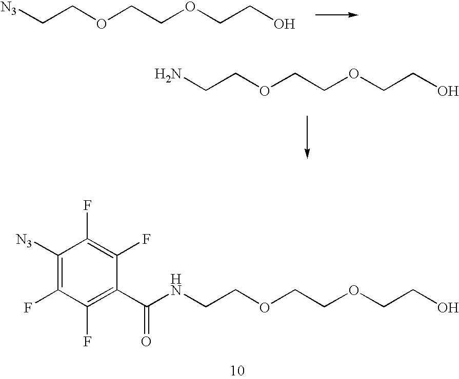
C(OCCOCCO)C[N3].C1([N3])=C(F)C(F)=C(C(NCCOCCOCCO)=O)C(F)=C1F.C(OCCOCCO)CN
